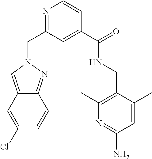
N1=C(CN2C=C3C(=N2)C=CC(Cl)=C3)C=C(C(=O)NCC2=C(C)N=C(N)C=C2C)C=C1
